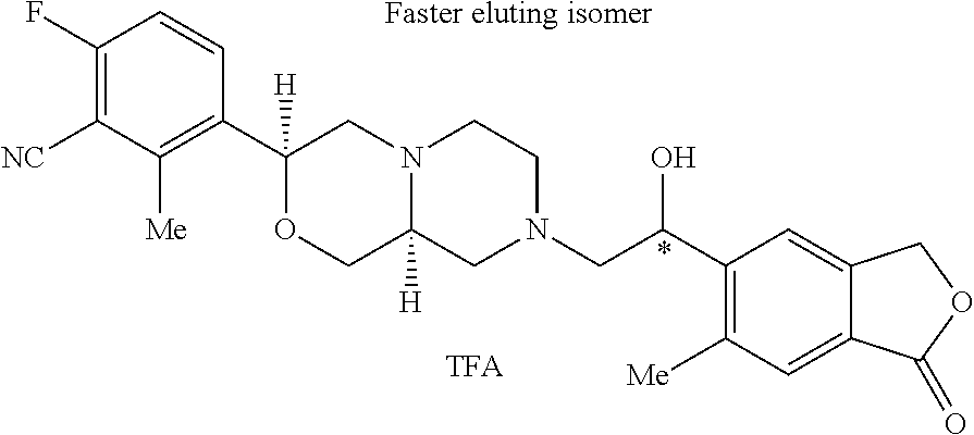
C1(F)=C([NC])C([Me])=C(C2([H])OCC3([H])N(C2)CCN(CC(C2=C([Me])C=C4C(=C2)COC4=O)O)C3)C=C1.[TFA].[Faster eluting isomer]
